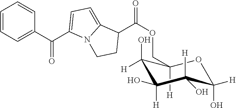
C1(COC(C2C3=CC=C(C(C4=CC=CC=C4)=O)N3CC2)=O)([H])C(O)([H])C([H])(O)C(O)([H])C(O)([H])O1
